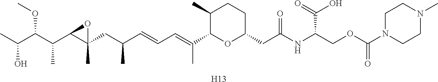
C1(C)C(C(=CC=CC(CC2(C)C(C(C(C(C)O)OC)C)O2)C)C)OC(CC(NC(COC(N2CCN(C)CC2)=O)C(O)=O)=O)CC1.[H13]
